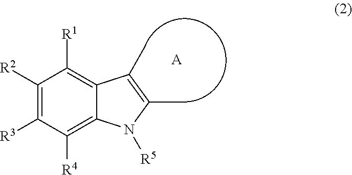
[A].C1([R2])=C([R3])C([R4])=C2C(=C1[R1])C(C)=C(C)N2[R5]
